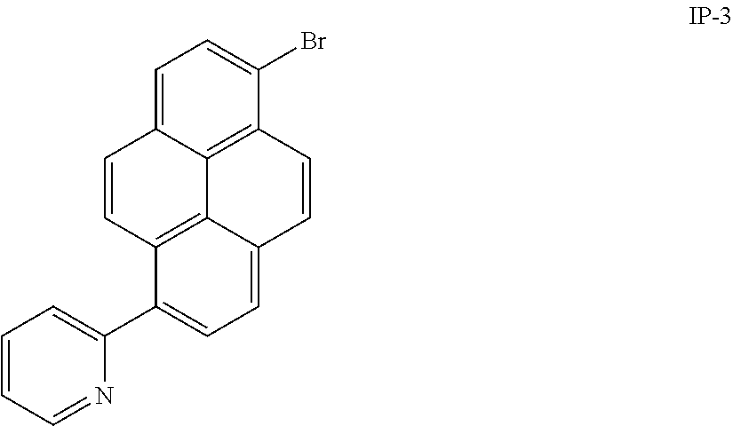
C1=C2C3=C(C(Br)=C1)C=CC1=CC=C(C4=CC=CC=N4)C(=C31)C=C2
